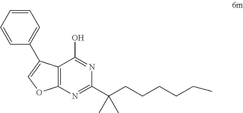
C12=C(N=C(C(CCCCCC)(C)C)N=C1O)OC=C2C1=CC=CC=C1
